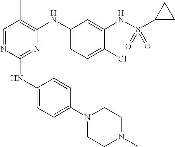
N1(C2=CC=C(NC3=NC(NC4=CC=C(Cl)C(NS(C5CC5)(=O)=O)=C4)=C(C)C=N3)C=C2)CCN(C)CC1
